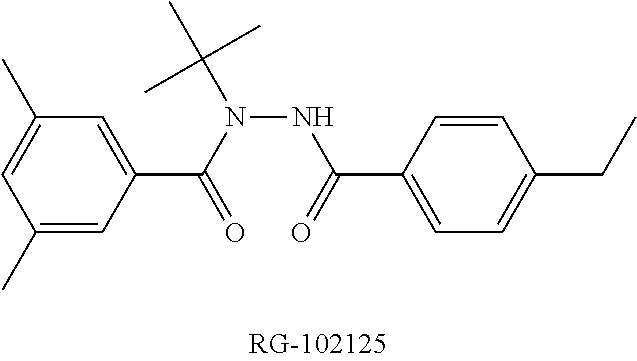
C1(C)=CC(C(N(NC(C2=CC=C(CC)C=C2)=O)C(C)(C)C)=O)=CC(C)=C1
